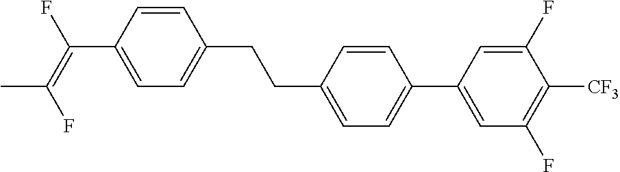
C1=CC(C(=C(F)C)F)=CC=C1CCC1=CC=C(C2=CC(F)=C([CF3])C(F)=C2)C=C1
